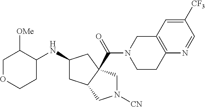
C1([CF3])=CC2=C(N=C1)CCN(C(=O)C13C(CC(NC4C([OMe])COCC4)C1)CN([CN])C3)C2
